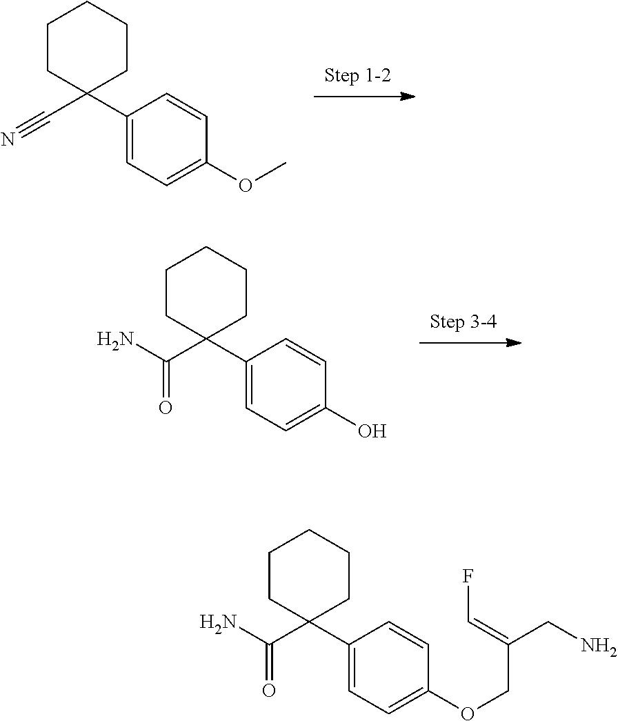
C1=C(C2(C(N)=O)CCCCC2)C=CC(OCC(=CF)CN)=C1.C1=C(C2(C(N)=O)CCCCC2)C=CC(O)=C1.C1=C(C2(C#N)CCCCC2)C=CC(OC)=C1
